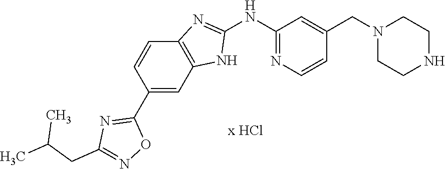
C12=C(C=C(C3=NC(CC(C)C)=NO3)C=C1)NC(NC1=NC=CC(CN3CCNCC3)=C1)=N2
